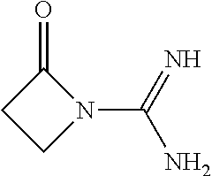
C1(=O)CCN1C(N)=N
